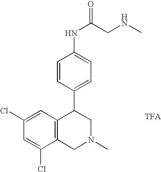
C1(Cl)=CC2=C(C(Cl)=C1)CN(C)CC2C1=CC=C(NC(=O)CNC)C=C1.[TFA]
